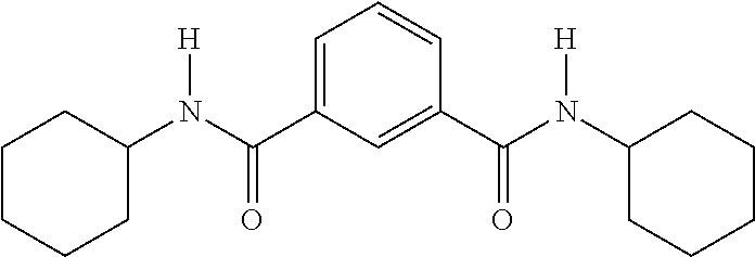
C1CCCC(N(C(C2=CC=CC(C(N(C3CCCCC3)[H])=O)=C2)=O)[H])C1
